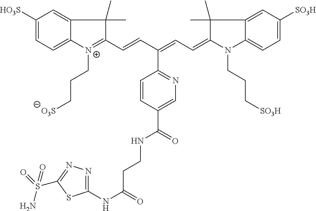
C1([HO3S])=CC=C2C(=C1)C(C)(C)C(C=CC(=CC=C1N(CCC[SO3H])C3=CC=C([SO3H])C=C3C1(C)C)C1=NC=C(C(NCCC(NC3=NN=C(S(N)(=O)=O)S3)=O)=O)C=C1)=[N+]2CCC[O3S]
